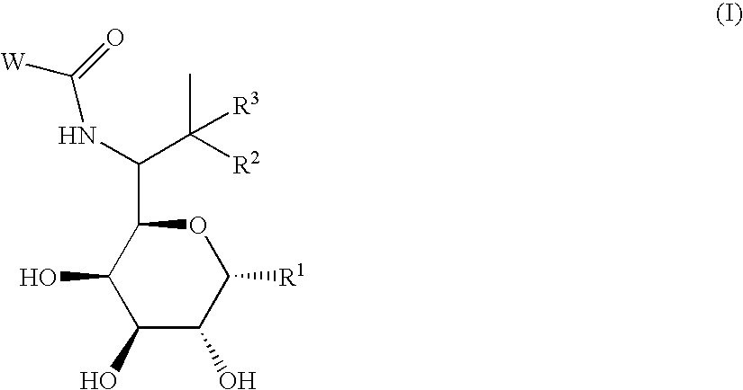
C1(O)C(O)C([R1])OC(C(NC([W])=O)C(C)([R2])[R3])C1O
